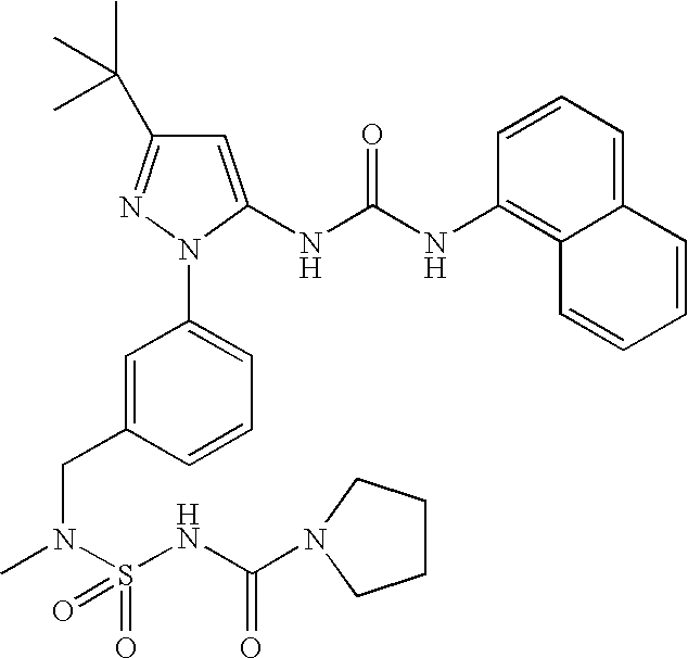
C12=CC=CC(NC(NC3=CC(C(C)(C)C)=NN3C3=CC=CC(CN(C)S(=O)(NC(=O)N4CCCC4)=O)=C3)=O)=C1C=CC=C2
